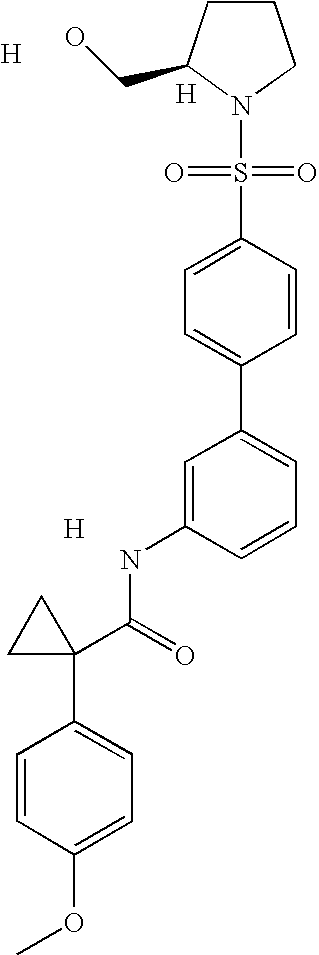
[H].C1=C(NC(=O)C2(C3=CC=C(OC)C=C3)CC2)C=CC=C1C1=CC=C(S(=O)(=O)N2C(CO)CCC2)C=C1.[H].[H]
